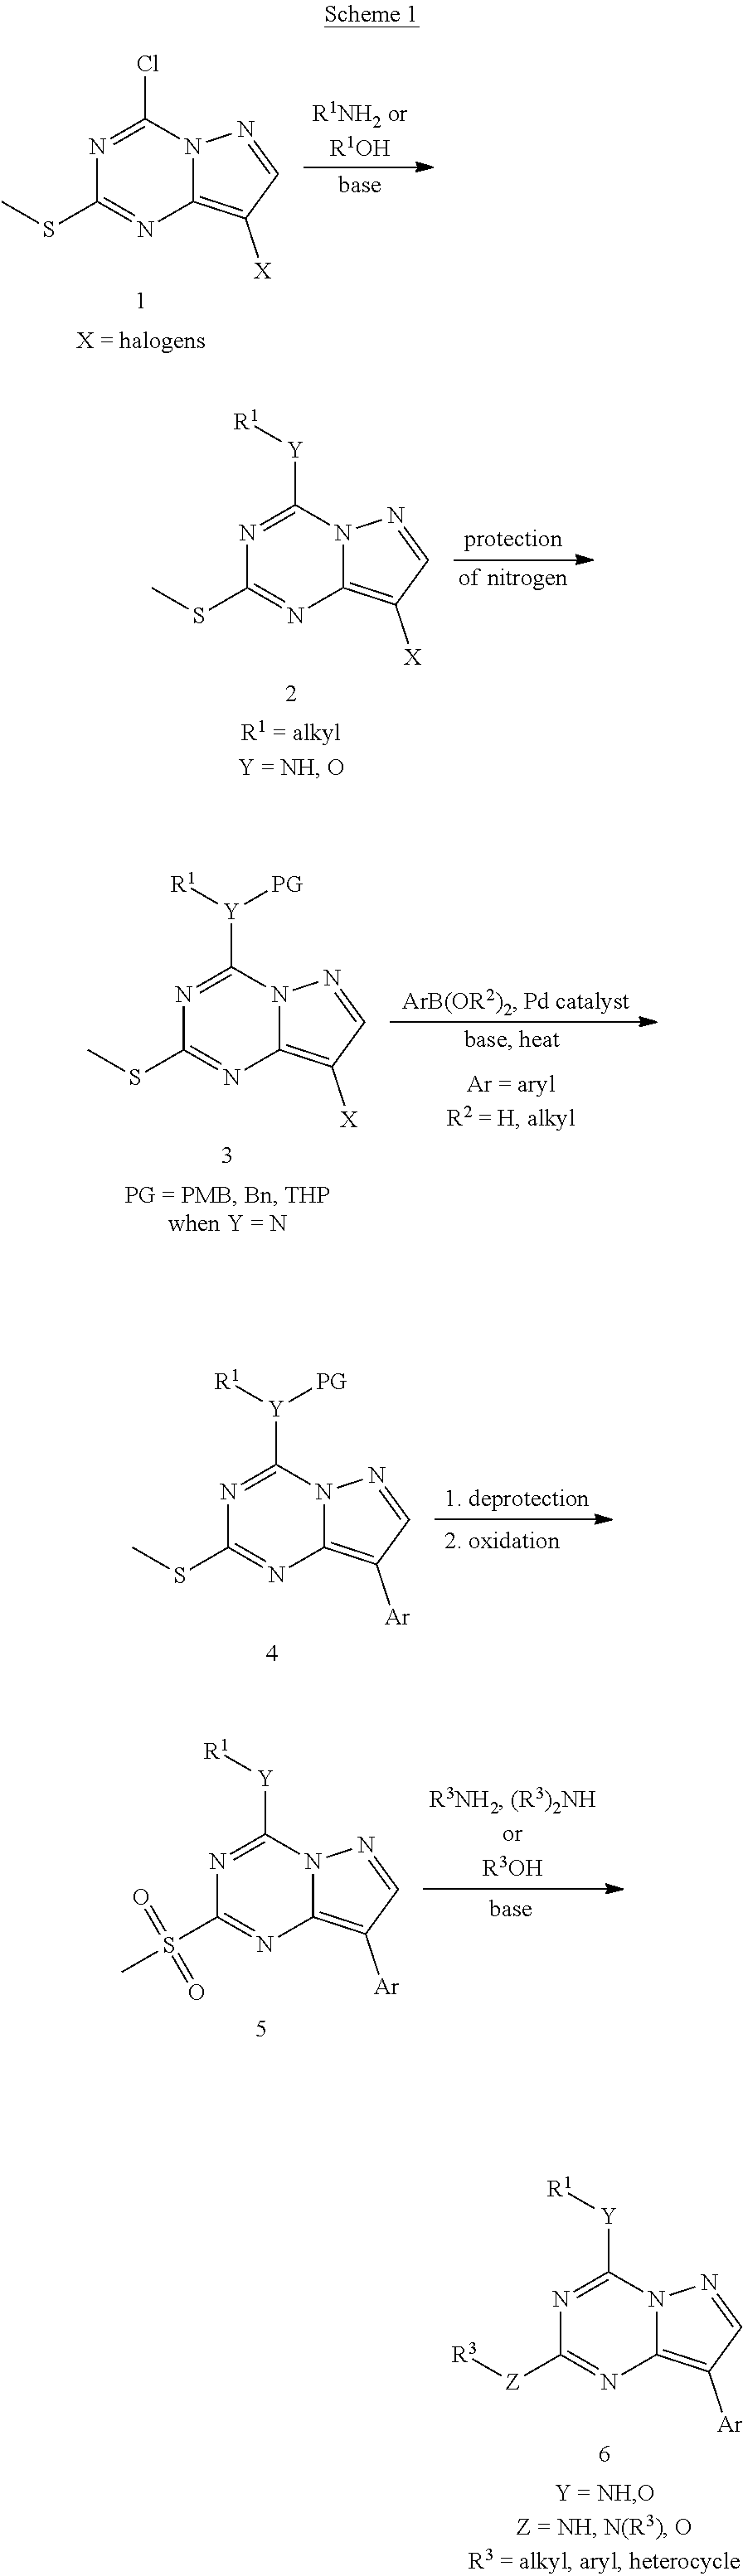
N1=C(Cl)N2C(=C([X])C=N2)N=C1SC.N1=C([Y][R1])N2C(=C([X])C=N2)N=C1SC.N1=C([Y]([R1])[PG])N2C(=C([X])C=N2)N=C1SC.N1=C([Y]([R1])[PG])N2C(=C([Ar])C=N2)N=C1SC.N1=C([Y][R1])N2C(=C([Ar])C=N2)N=C1S(C)(=O)=O.N1=C([Y][R1])N2C(=C([Ar])C=N2)N=C1[Z][R3]
